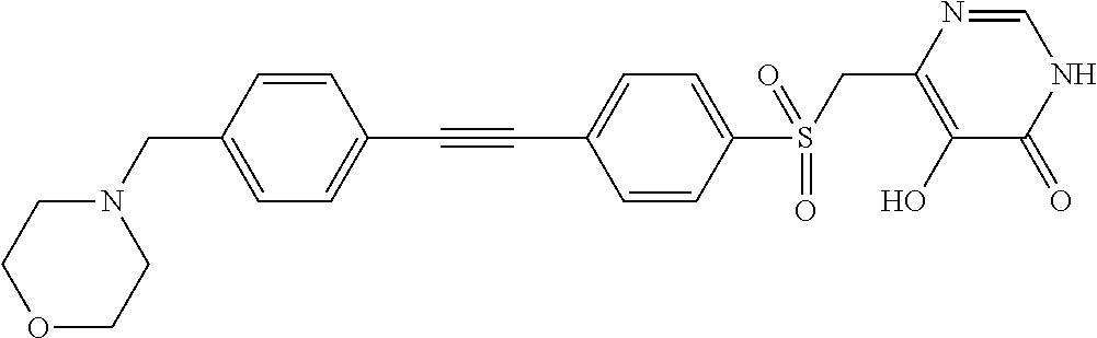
C(#CC1=CC=C(CN2CCOCC2)C=C1)C1=CC=C(S(CC2=C(O)C(=O)NC=N2)(=O)=O)C=C1
